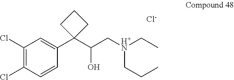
C1(Cl)=C(Cl)C=CC(C2(C(C[H+N](CC)CCC)O)CCC2)=C1.[Cl-]
